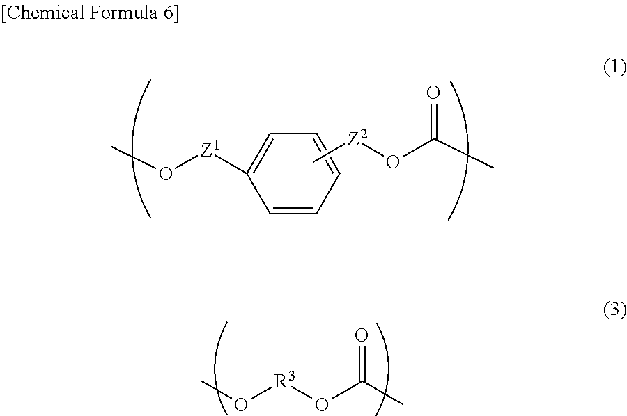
C1=CC=CC=C1[Z1]OC.C[Z2]OC(C)=O.O([R3]OC(C)=O)C
